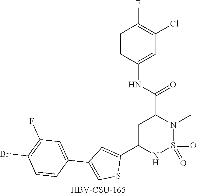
C1C(C2=CC(C3=CC(F)=C(Br)C=C3)=CS2)NS(=O)(=O)N(C)C1C(NC1=CC(Cl)=C(F)C=C1)=O.[HBV-CSU-165]
